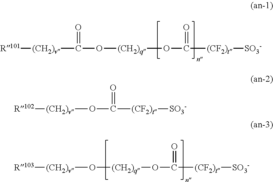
[R101][(CH2)v]C(O[(CH2)q]OC([(CF2)t][SO3-])=O)=O.[R102][(CH2)v]OC([(CF2)t][SO3-])=O.[R103][(CH2)v]O[(CH2)q]OC([(CF2)t][SO3-])=O
